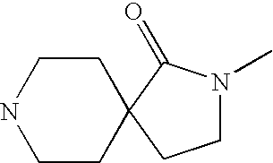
C1CC2(CCN1)CCN(C)C2=O
